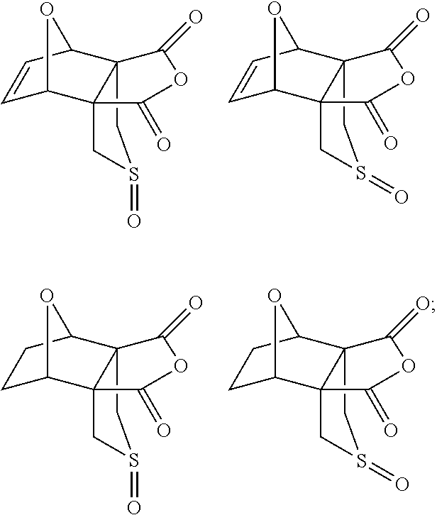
C123CS(=O)CC1(C1C=CC2O1)C(=O)OC3=O.C123CS(=O)CC1(C1C=CC2O1)C(=O)OC3=O.C123CS(=O)CC1(C1CCC2O1)C(=O)OC3=O.C123CS(=O)CC1(C1CCC2O1)C(=O)OC3=O
